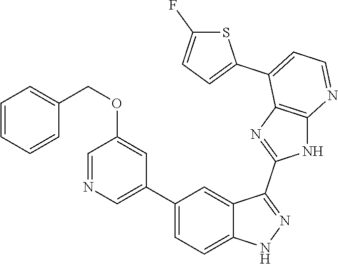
C1(C2=CC=C3C(=C2)C(C2=NC4=C(N2)N=CC=C4C2=CC=C(F)S2)=NN3)=CN=CC(OCC2=CC=CC=C2)=C1
